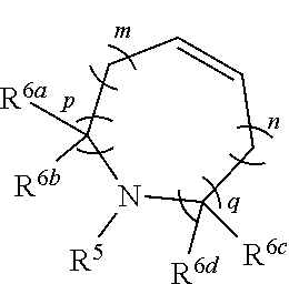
C1=CCC([R6d])([R6c])N([R5])C([R6a])([R6b])C1
